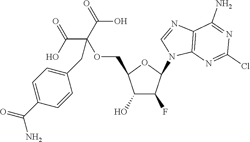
C1(O)C(F)C(N2C3=C(C(N)=NC(Cl)=N3)N=C2)OC1COC(C(O)=O)(C(O)=O)CC1=CC=C(C(N)=O)C=C1
